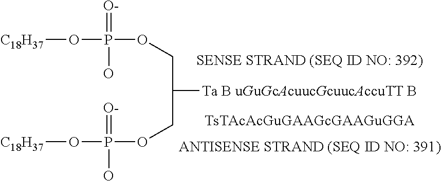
O([C18H37])P(OCC([Ta B uGuGcAcuucGcuucAccuTT B])COP(O[C18H37])(O)=[O-])(O)=[O-]
